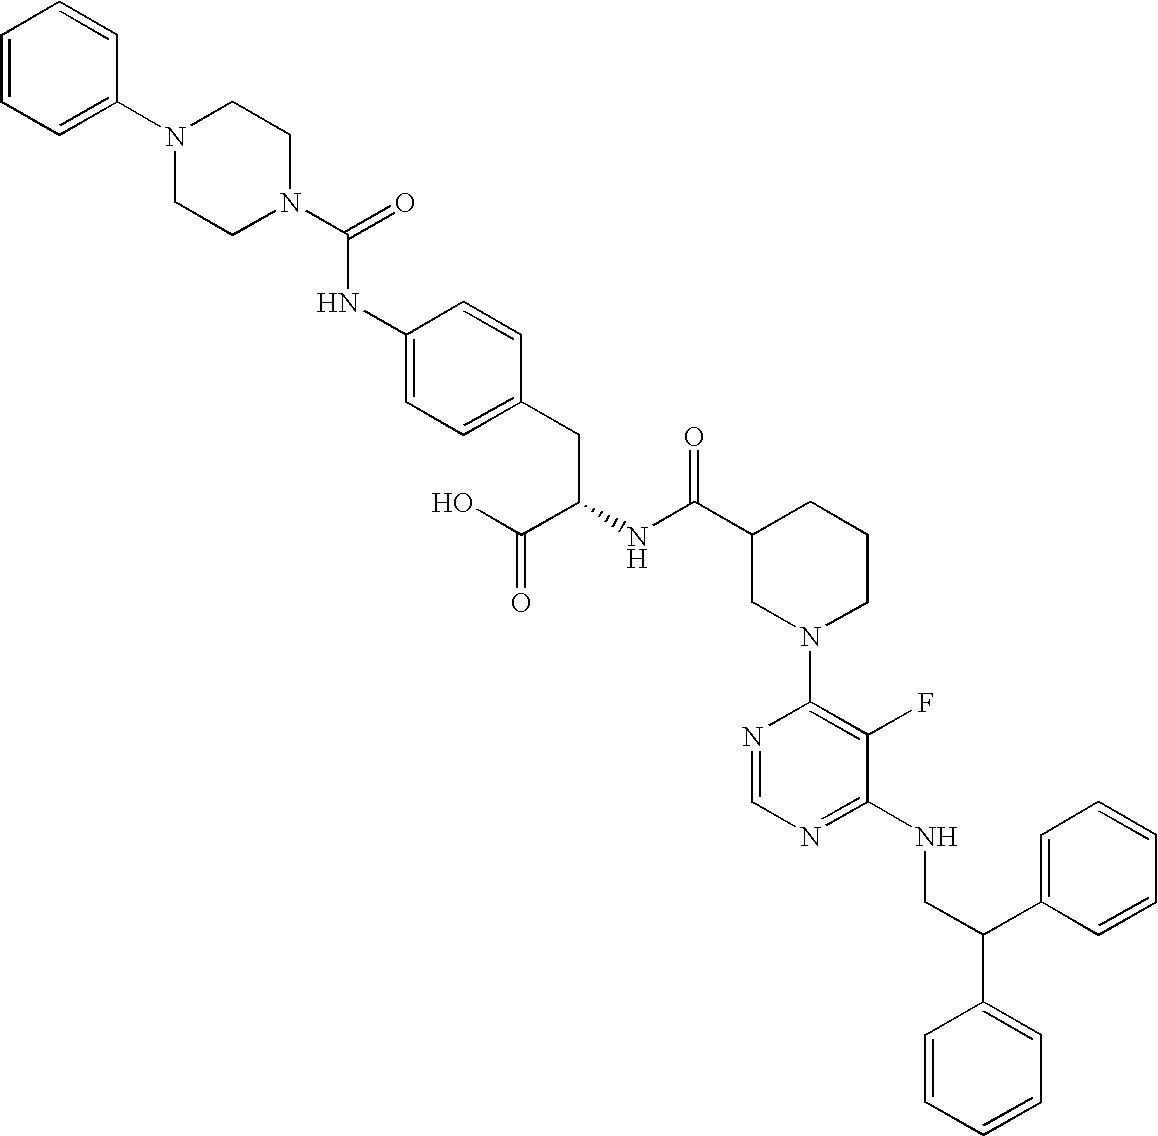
N1(C2=CC=CC=C2)CCN(C(=O)NC2=CC=C(CC(NC(C3CN(C4=C(F)C(NCC(C5=CC=CC=C5)C5=CC=CC=C5)=NC=N4)CCC3)=O)C(O)=O)C=C2)CC1
